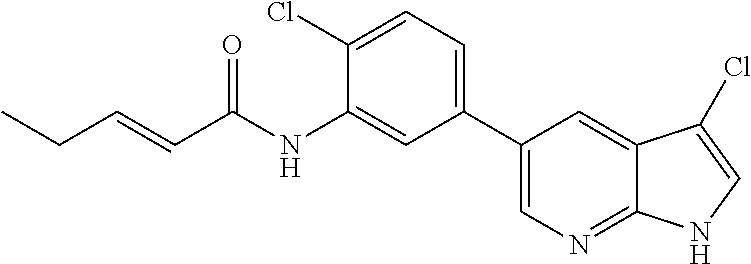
C(=CC(NC1=CC(C2=CN=C3C(=C2)C(Cl)=CN3)=CC=C1Cl)=O)CC
